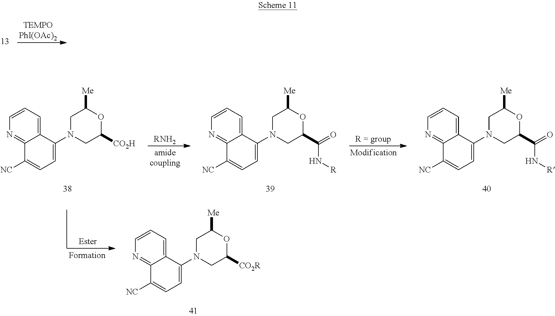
[RNH2].[R = group].C1=CN=C2C(=C1)C(N1CC(C(=O)N[R])OC([Me])C1)=CC=C2[NC].C1=CN=C2C(=C1)C(N1CC(C(=O)N[R])OC([Me])C1)=CC=C2[NC].C1=CN=C2C(=C1)C(N1CC([CO2H])OC([Me])C1)=CC=C2[NC].C1=CN=C2C(=C1)C(N1CC([CO2R])OC([Me])C1)=CC=C2[NC]
